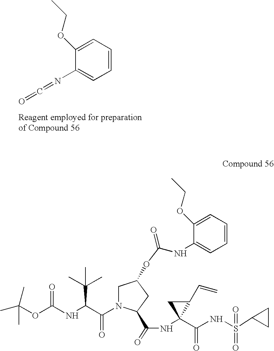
C1=CC=C(OCC)C(N=C=O)=C1.CC(OC(NC(C(N1CC(OC(NC2=CC=CC=C2OCC)=O)CC1C(=O)NC1(C(=O)NS(=O)(C2CC2)=O)C(C=C)C1)=O)C(C)(C)C)=O)(C)C
